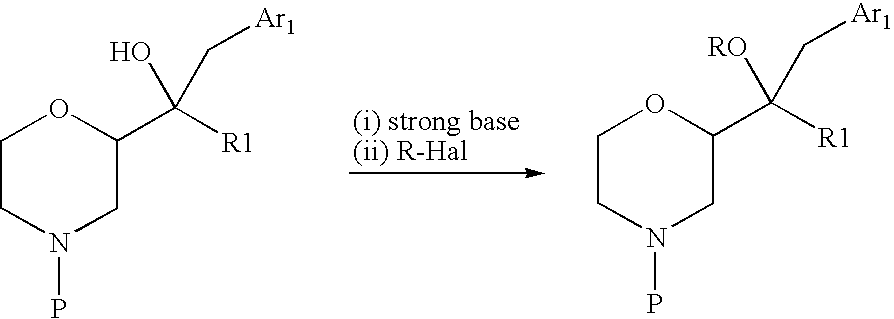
C1CN(P)CC(C([R1])(C[Ar1])O)O1.C1CN(P)CC(C([R1])(C[Ar1])[RO])O1
